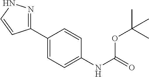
C1(C2=NNC=C2)=CC=C(NC(=O)OC(C)(C)C)C=C1
